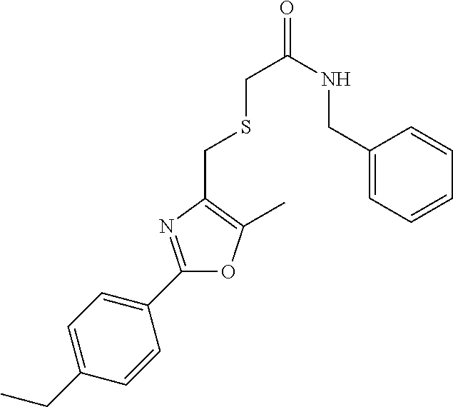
C1(C2=NC(CSCC(=O)NCC3=CC=CC=C3)=C(C)O2)=CC=C(CC)C=C1
